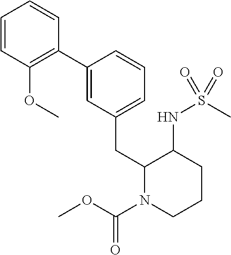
C1=C(C2=C(OC)C=CC=C2)C=CC=C1CC1N(C(OC)=O)CCCC1NS(C)(=O)=O
